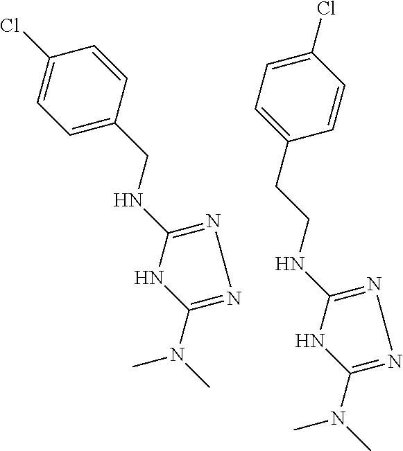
C1(Cl)=CC=C(CNC2=NN=C(N(C)C)N2)C=C1.C1(Cl)=CC=C(CCNC2=NN=C(N(C)C)N2)C=C1
